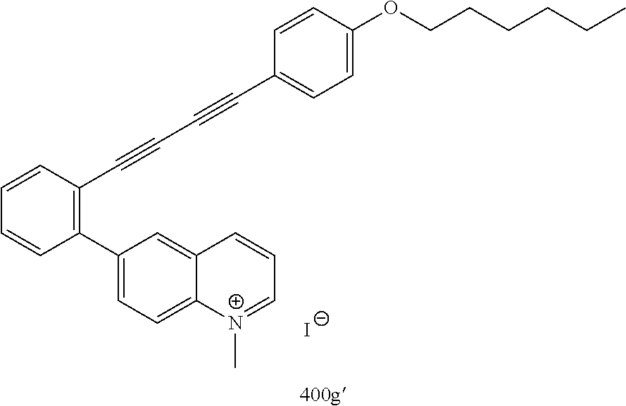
C1=CC(C#CC#CC2=CC=C(OCCCCCC)C=C2)=C(C2=CC=C3C(=C2)C=CC=[N+]3C)C=C1.[I-]
